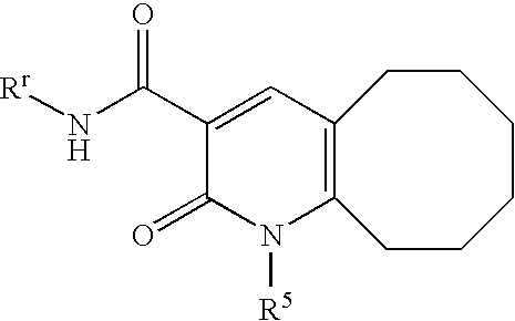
C12=C(N([R5])C(=O)C(C(N[Rr])=O)=C1)CCCCCC2
